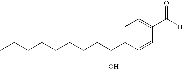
CCCCCCCCC(C1=CC=C(C([H])=O)C=C1)O
